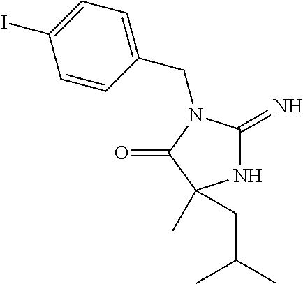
N1C(=N)N(CC2=CC=C(I)C=C2)C(=O)C1(C)CC(C)C
